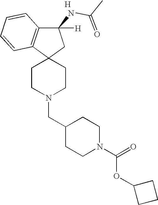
N1(CC2CCN(C(=O)OC3CCC3)CC2)CCC2(CC1)CC(NC(C)=O)([H])C1=C2C=CC=C1.[H]
